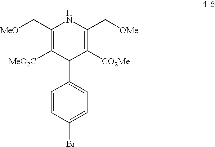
C1(C[MeO])=C([MeO2C])C(C2=CC=C(Br)C=C2)C([CO2Me])=C(C[OMe])N1
